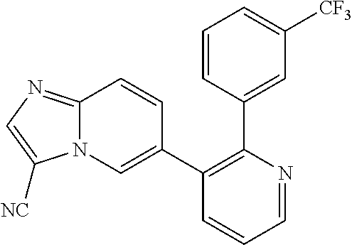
C1(C2=CN3C(=NC=C3[NC])C=C2)=C(C2=CC([CF3])=CC=C2)N=CC=C1
